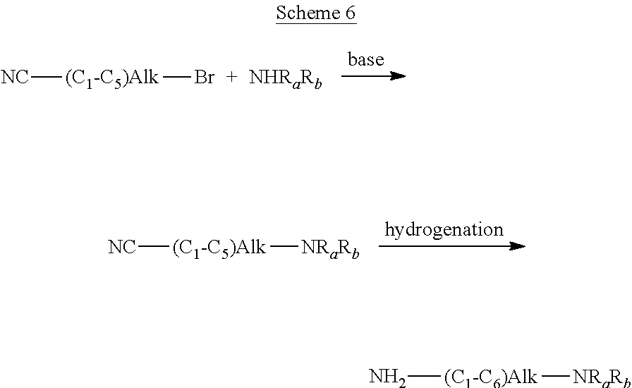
[NC][(C1-C5)Alk]Br.[NC][(C1-C5)Alk][NRaRb].N[(C1-C6)Alk][NRaRb]
